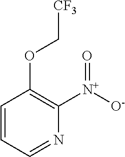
C1=NC([N+]([O-])=O)=C(OC[CF3])C=C1
